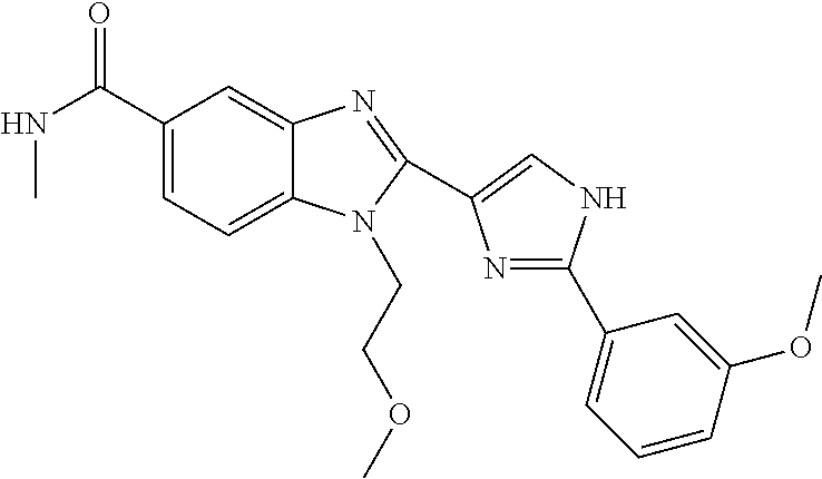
C1(C(NC)=O)=CC=C2C(=C1)N=C(C1=CNC(C3=CC=CC(OC)=C3)=N1)N2CCOC
